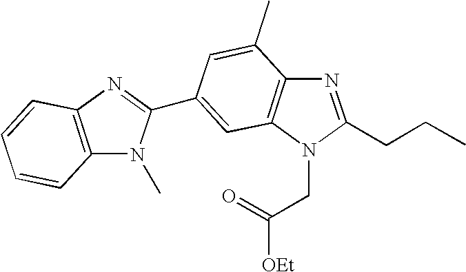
C12=C(N=C(C3=CC4=C(C(C)=C3)N=C(CCC)N4CC(=O)[OEt])N1C)C=CC=C2
